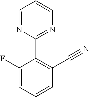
C1=C(F)C(C2=NC=CC=N2)=C(C#N)C=C1
